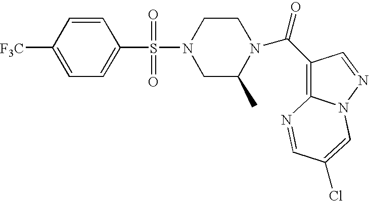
C1=CC([F3C])=CC=C1S(N1CC(C)N(C(=O)C2=C3N(N=C2)C=C(Cl)C=N3)CC1)(=O)=O
